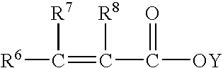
[R6]C(=C(C([OY])=O)[R8])[R7]
